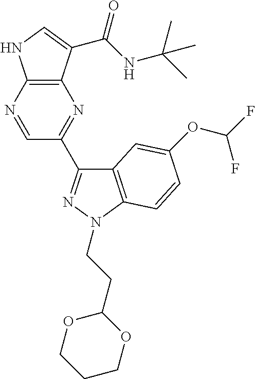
C12=C(C(C(NC(C)(C)C)=O)=CN1)N=C(C1=NN(CCC3OCCCO3)C3=C1C=C(OC(F)F)C=C3)C=N2
